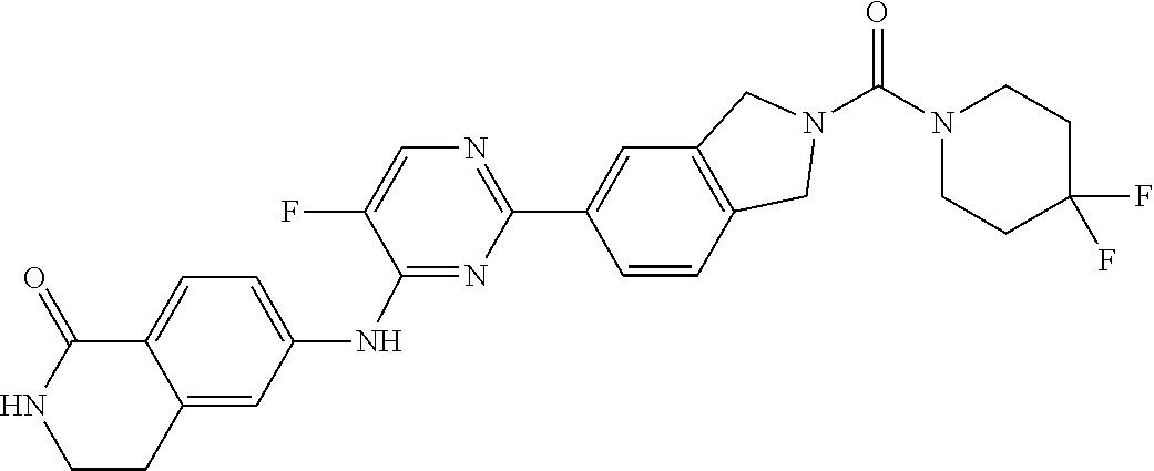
C1(F)=CN=C(C2=CC3=C(C=C2)CN(C(N2CCC(F)(F)CC2)=O)C3)N=C1NC1=CC=C2C(=C1)CCNC2=O
